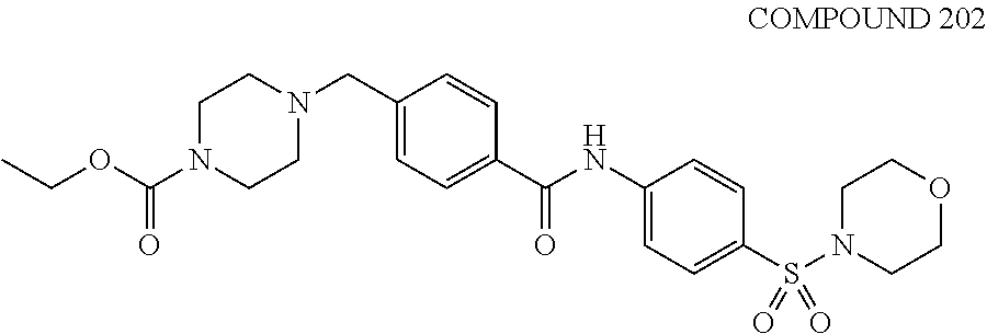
O(C(N1CCN(CC2=CC=C(C(NC3=CC=C(S(N4CCOCC4)(=O)=O)C=C3)=O)C=C2)CC1)=O)CC
